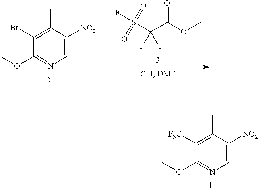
O(C)C(C(S(=O)(=O)F)(F)F)=O.C1(Br)=C(C)C([NO2])=CN=C1OC.C1([F3C])=C(C)C([NO2])=CN=C1OC
